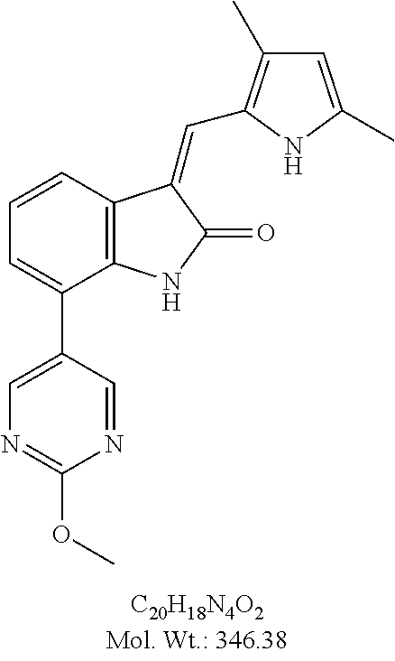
C1=CC2=C(C(C3=CN=C(OC)N=C3)=C1)NC(=O)C2=CC1=C(C)C=C(C)N1
